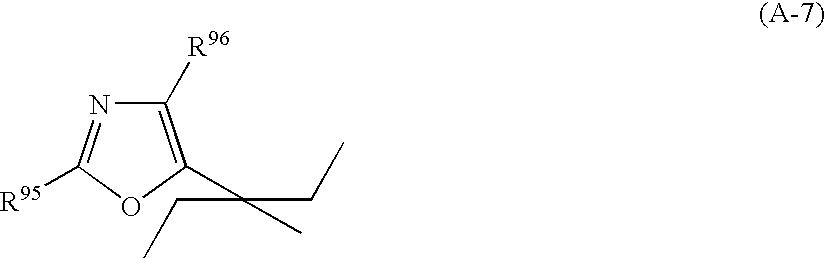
C1([R96])=C(C(C)(CC)CC)OC([R95])=N1
